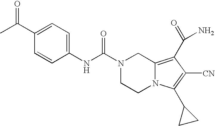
C1(C(C)=O)=CC=C(NC(N2CCN3C(=C(C(N)=O)C([CN])=C3C3CC3)C2)=O)C=C1
